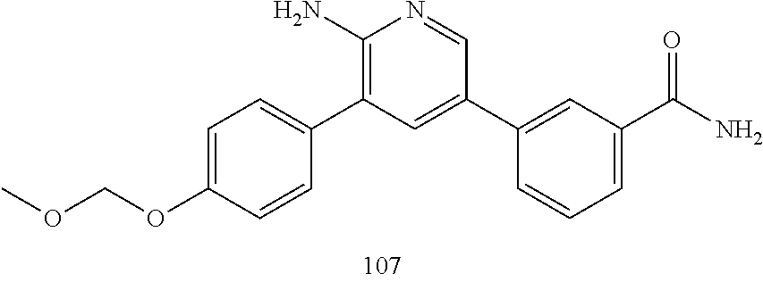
C1(C2=CC=C(OCOC)C=C2)=C(N)N=CC(C2=CC(C(N)=O)=CC=C2)=C1
